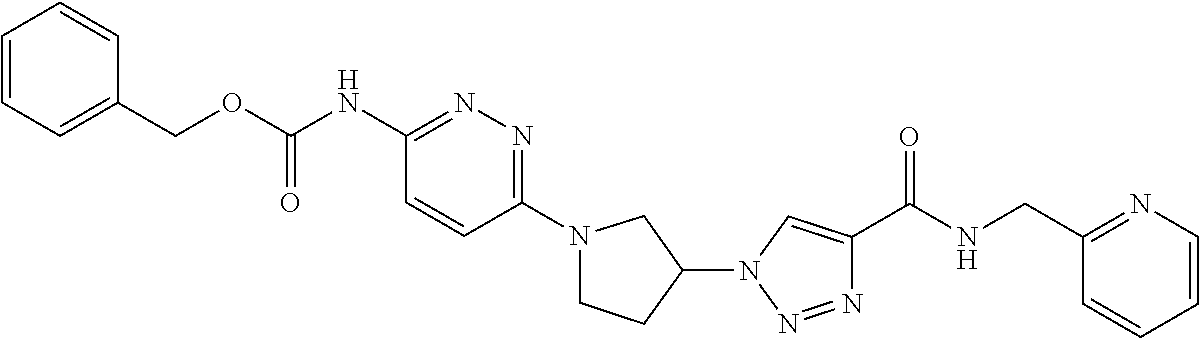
C1(COC(NC2=NN=C(N3CCC(N4C=C(C(NCC5=NC=CC=C5)=O)N=N4)C3)C=C2)=O)=CC=CC=C1
